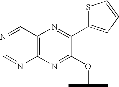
C12=C(N=C(C3=CC=CS3)C(OC(C)C)=N1)C=NC=N2
